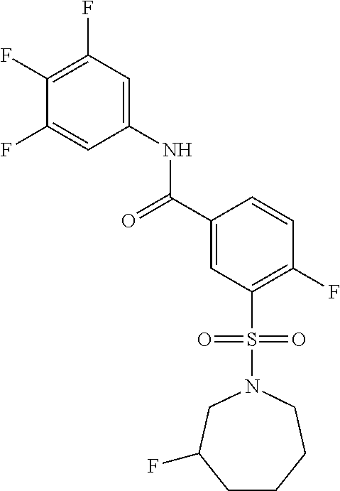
C(C1=CC(S(N2CCCCC(F)C2)(=O)=O)=C(F)C=C1)(=O)NC1=CC(F)=C(F)C(F)=C1
